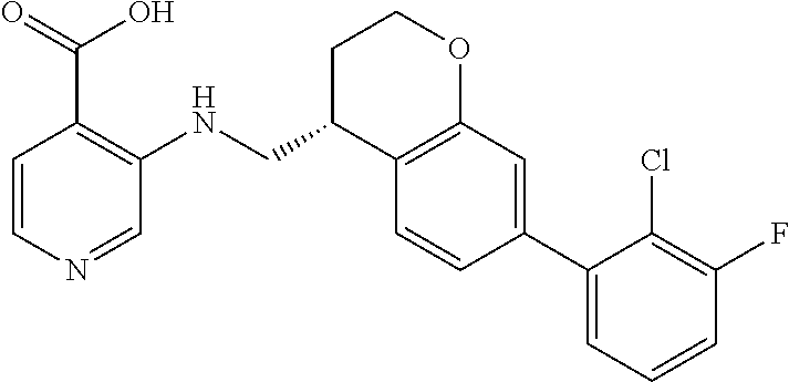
C1=CC(C2=CC=CC(F)=C2Cl)=CC2=C1C(CNC1=C(C(O)=O)C=CN=C1)CCO2
